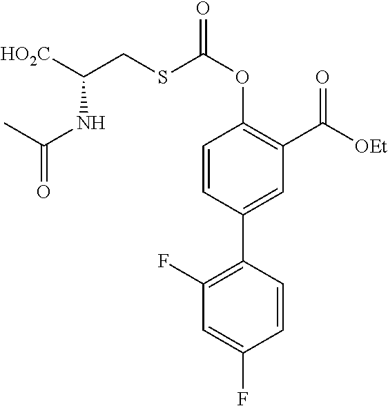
C1=CC(C2=C(F)C=C(F)C=C2)=CC(C([OEt])=O)=C1OC(=O)SCC([HO2C])NC(=O)C
